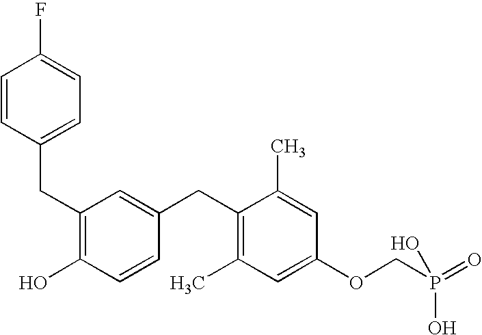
C1=CC(CC2=C(O)C=CC(CC3=C(C)C=C(OCP(=O)(O)O)C=C3C)=C2)=CC=C1F
